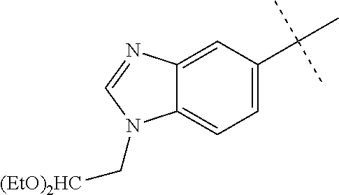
C12=CC(C(C)(C)C)=CC=C1N(C[(EtO)2HC])C=N2
